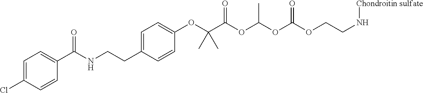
C1=C(Cl)C=CC(C(NCCC2=CC=C(OC(C(OC(OC(OCCN[Chondroitin sulfate])=O)C)=O)(C)C)C=C2)=O)=C1
